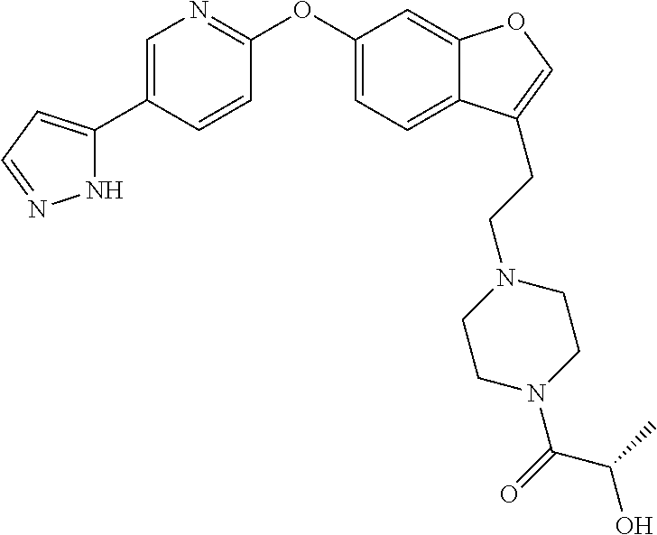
N1C(C2=CN=C(OC3=CC=C4C(=C3)OC=C4CCN3CCN(C(=O)C(C)O)CC3)C=C2)=CC=N1
